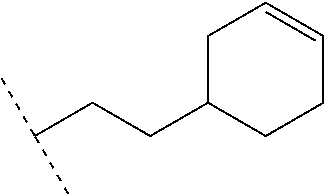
C1C(CCC(C)C)CCC=C1
